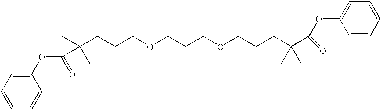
C(CCCOCCCOCCCC(C(OC1=CC=CC=C1)=O)(C)C)(C)(C(OC1=CC=CC=C1)=O)C
